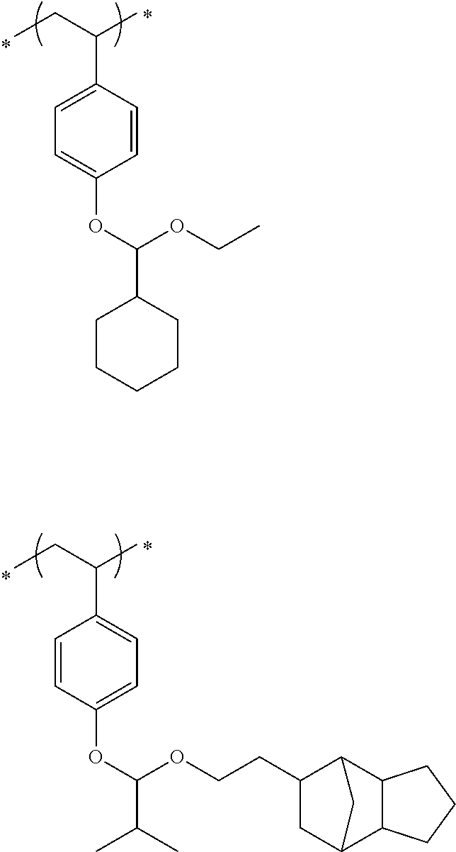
C1(C(CC)C)=CC=C(OC(OCC)C2CCCCC2)C=C1.C1(C(CC)C)=CC=C(OC(OCCC2CC3C4C(C2C3)CCC4)C(C)C)C=C1
